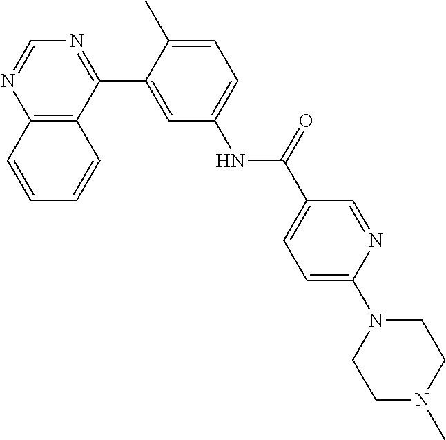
C12=C(C(C3=CC(NC(C4=CC=C(N5CCN(C)CC5)N=C4)=O)=CC=C3C)=NC=N1)C=CC=C2
